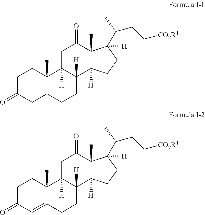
C1C(=O)CC2C(C)(C1)C1([H])C([H])(CC2)C2([H])C(C)(C(=O)C1)C([H])(C(CC[CO2R1])C)CC2.C1C(=O)C=C2C(C)(C1)C1([H])C([H])(CC2)C2([H])C(C)(C(=O)C1)C([H])(C(CC[CO2R1])C)CC2
